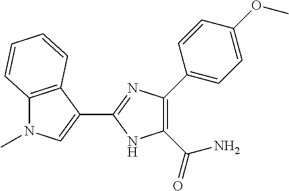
C1(C(N)=O)=C(C2=CC=C(OC)C=C2)N=C(C2=CN(C)C3=C2C=CC=C3)N1
